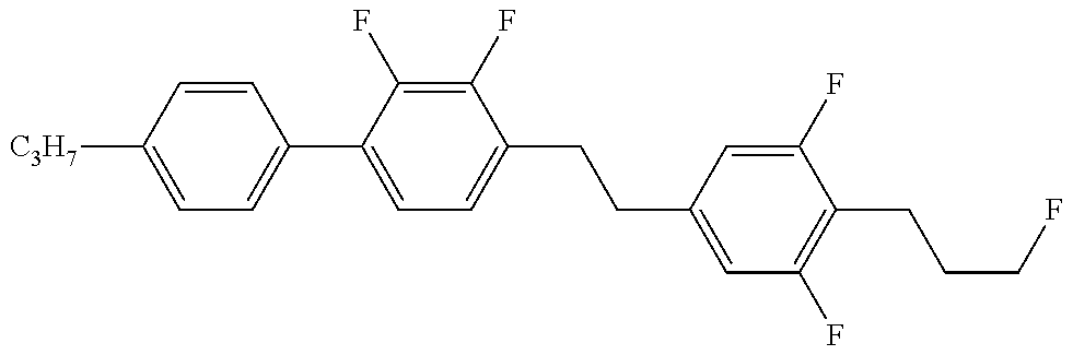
C1=C([C3H7])C=CC(C2=CC=C(CCC3=CC(F)=C(CCCF)C(F)=C3)C(F)=C2F)=C1
